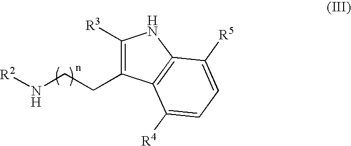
N([R2])CCC1=C([R3])NC2=C1C([R4])=CC=C2[R5]
